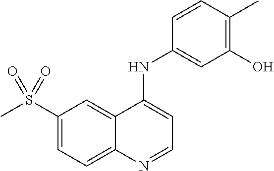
C1(S(C)(=O)=O)=CC=C2C(=C1)C(NC1=CC(O)=C(C)C=C1)=CC=N2
